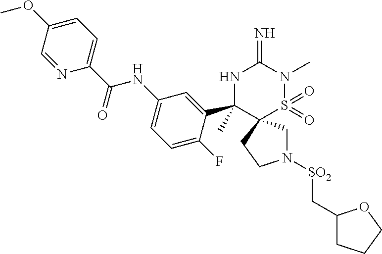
N1([SO2]CC2CCCO2)CC2(CC1)S(=O)(=O)N(C)C(=N)NC2(C1=CC(NC(C2=CC=C(OC)C=N2)=O)=CC=C1F)C
